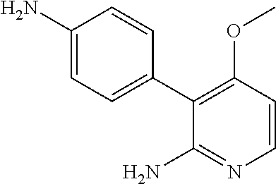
C1(N)=CC=C(C2=C(OC)C=CN=C2N)C=C1
